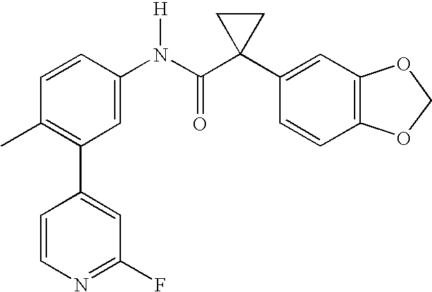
C1=CC(N(C(C2(C3=CC4=C(C=C3)OCO4)CC2)=O)[H])=CC(C2=CC(F)=NC=C2)=C1C
